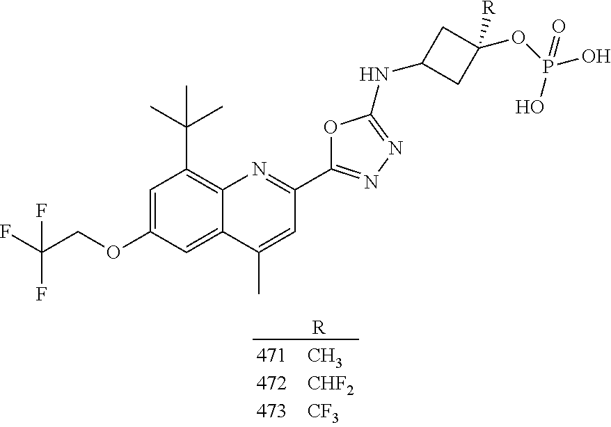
[R].C1=C(OCC(F)(F)F)C=C2C(=C1C(C)(C)C)N=C(C1=NN=C(NC3CC(OP(O)(O)=O)([R])C3)O1)C=C2C
